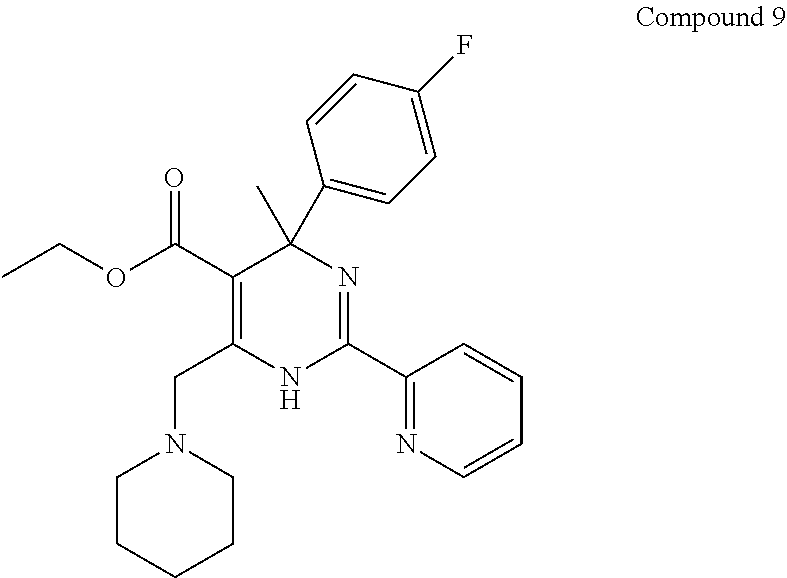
C1(C(OCC)=O)=C(CN2CCCCC2)NC(C2=NC=CC=C2)=NC1(C)C1=CC=C(F)C=C1
